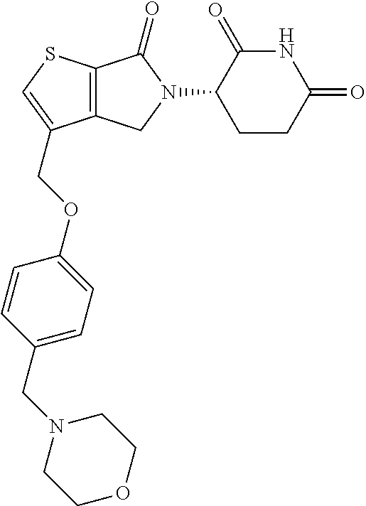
C12=C(CN(C3CCC(=O)NC3=O)C1=O)C(COC1=CC=C(CN3CCOCC3)C=C1)=CS2
